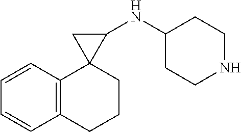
C1=CC2=C(C=C1)CCCC21C(NC2CCNCC2)C1
